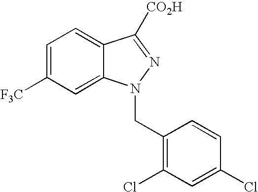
C1=C([F3C])C=C2C(=C1)C([CO2H])=NN2CC1=C(Cl)C=C(Cl)C=C1
